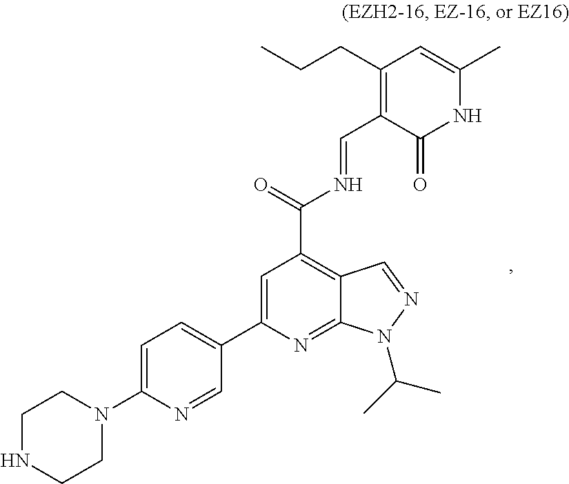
C1=C(C2=CC=C(N3CCNCC3)N=C2)N=C2C(=C1C(=O)N=CC1=C(CCC)C=C(C)NC1=O)C=NN2C(C)C
